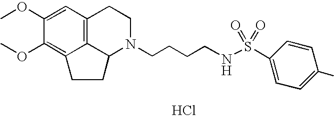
Cl.C12=C3C=C(OC)C(OC)=C1CCC2N(CCCCNS(=O)(=O)C1=CC=C(C)C=C1)CC3
